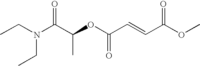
N(C(C(OC(C=CC(OC)=O)=O)C)=O)(CC)CC
